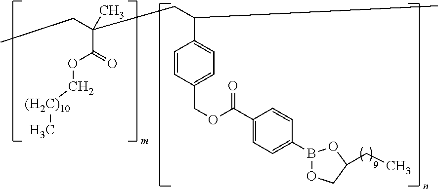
C(C(=O)OC[(H2C)10]C)(CC)(CC(C)C1=CC=C(COC(=O)C2=CC=C(B3OCC(CC)O3)C=C2)C=C1)C
